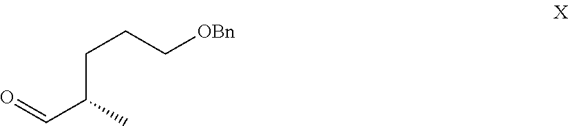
O=CC(C)CCC[OBn]
